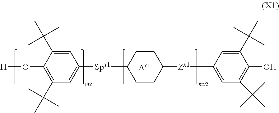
[H]OC1=C(C(C)(C)C)C=C([Spx1]C2CCC([Zx1]C3=CC(C(C)(C)C)=C(O)C(C(C)(C)C)=C3)CC2)C=C1C(C)(C)C
